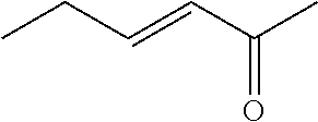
C(C(C)=O)=CCC
